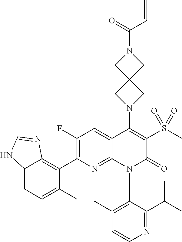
C1(N2C3=NC(C4=C5C(=CC=C4C)NC=N5)=C(F)C=C3C(N3CC4(C3)CN(C(C=C)=O)C4)=C(S(C)(=O)=O)C2=O)=C(C)C=CN=C1C(C)C
